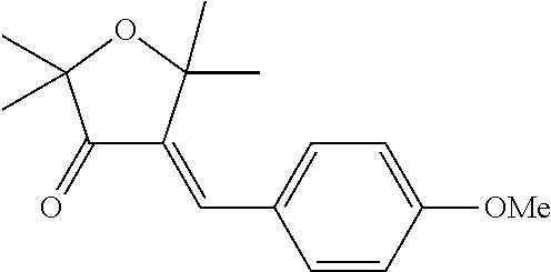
C1=CC([OMe])=CC=C1C=C1C(=O)C(C)(C)OC1(C)C
